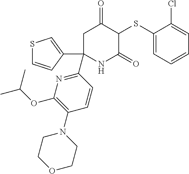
C1(SC2C(=O)CC(C3=NC(OC(C)C)=C(N4CCOCC4)C=C3)(C3=CSC=C3)NC2=O)=CC=CC=C1Cl
